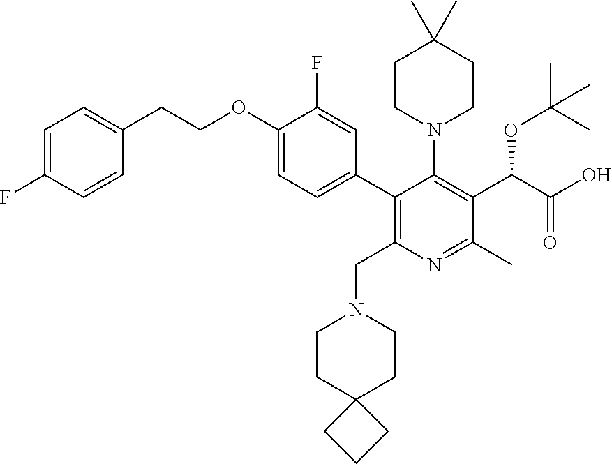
C1CN(C2=C(C(C(O)=O)OC(C)(C)C)C(C)=NC(CN3CCC4(CC3)CCC4)=C2C2=CC=C(OCCC3=CC=C(F)C=C3)C(F)=C2)CCC1(C)C
